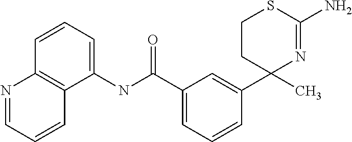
C1(C(NC2=CC=CC3=C2C=CC=N3)=O)=CC=CC(C2(C)N=C(N)SCC2)=C1
